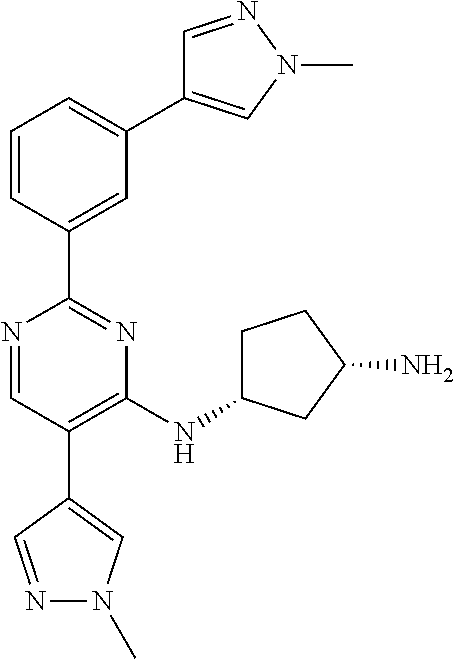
C1=C(C2=NC(NC3CCC(N)C3)=C(C3=CN(C)N=C3)C=N2)C=CC=C1C1=CN(C)N=C1
